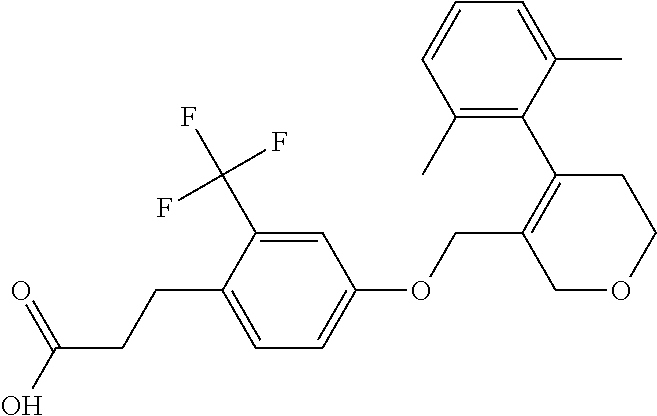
C1(C2=C(COC3=CC=C(CCC(O)=O)C(C(F)(F)F)=C3)COCC2)=C(C)C=CC=C1C
